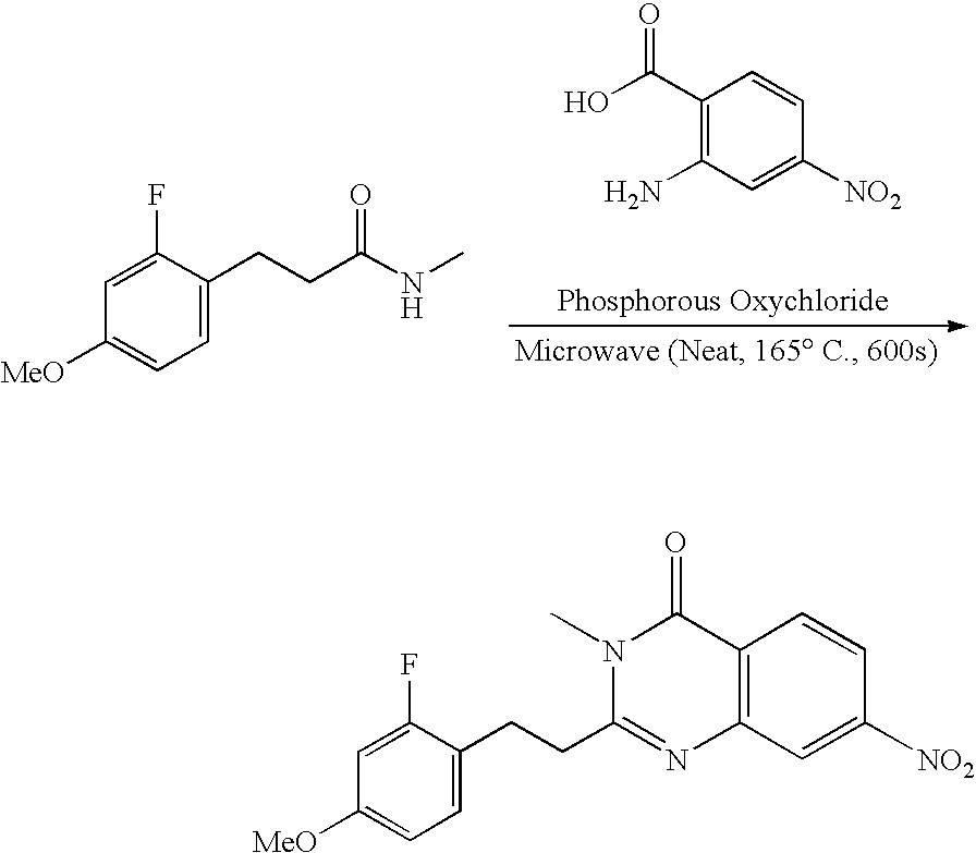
C1=C(F)C(CCC(NC)=O)=CC=C1[MeO].OC(C1=C(N)C=C([NO2])C=C1)=O.C1=C(F)C(CCC2=NC3=C(C(=O)N2C)C=CC([NO2])=C3)=CC=C1[MeO]
